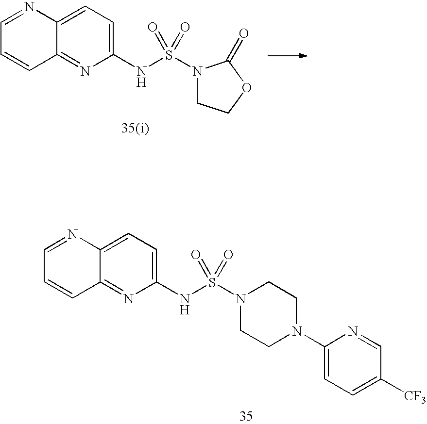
C1(NS(N2CCOC2=O)(=O)=O)=CC=C2C(=N1)C=CC=N2.C1(NS(N2CCN(C3=CC=C([CF3])C=N3)CC2)(=O)=O)=CC=C2C(=N1)C=CC=N2
